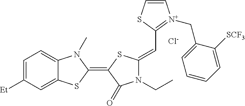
C1=C([Et])C=C2C(=C1)N(C)C(=C1C(=O)N(CC)C(=CC3=[N+](CC4=CC=CC=C4[SCF3])C=CS3)S1)S2.[Cl-]
